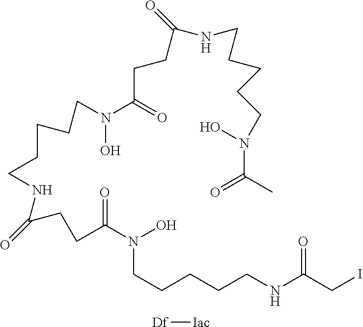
ICC(NCCCCCN(O)C(CCC(NCCCCCN(C(CCC(NCCCCCN(C(C)=O)O)=O)=O)O)=O)=O)=O.[Df][Iac]
